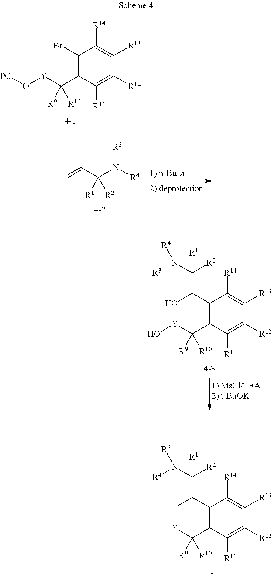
C1(Br)=C(C([R10])([Y]O[PG])[R9])C([R11])=C([R12])C([R13])=C1[R14].C(=O)C(N([R3])[R4])([R2])[R1].C1(C(O)C([R2])(N[R4])[R1])=C(C([R10])([Y]O)[R9])C([R11])=C([R12])C([R13])=C1[R14].[R3].C12=C(C([R11])=C([R12])C([R13])=C1[R14])C([R10])([R9])[Y]OC2C([R2])(N([R3])[R4])[R1].I
